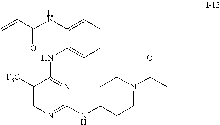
C1=CC=C(NC(C=C)=O)C(NC2=NC(NC3CCN(C(C)=O)CC3)=NC=C2[F3C])=C1
